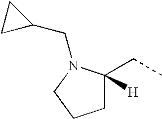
C1C(CC)([H])N(CC2CC2)CC1
